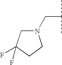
C(C(C)C)N1CC(F)(F)CC1
